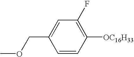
C1=CC([OC16H33])=C(F)C=C1COC
